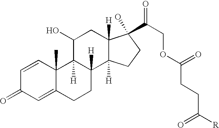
C1(O)C2([H])C([H])(C3([H])C([H])(C1)C(C(COC(CCC([R])=O)=O)=O)(O)CC3)CCC1=CC(=O)C=CC21C
